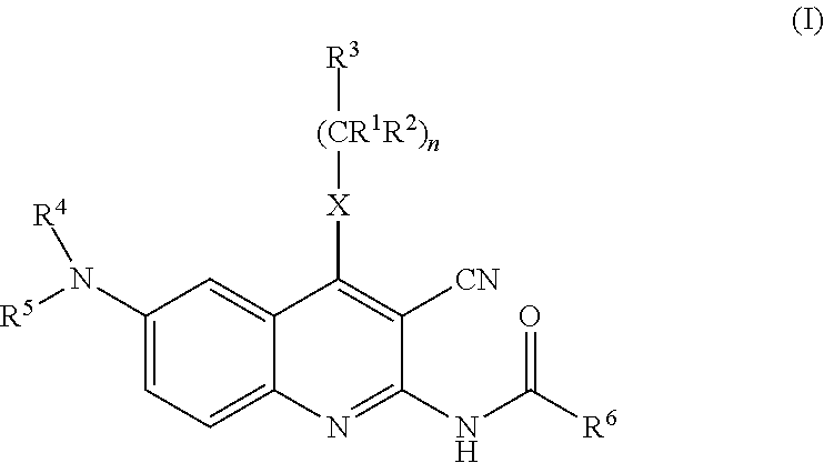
C1(N([R5])[R4])=CC=C2C(=C1)C([X][(CR1R2)n][R3])=C([CN])C(NC(=O)[R6])=N2
